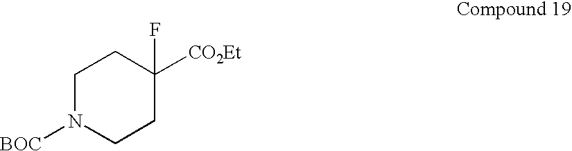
C1N([BOC])CCC([CO2Et])(F)C1
